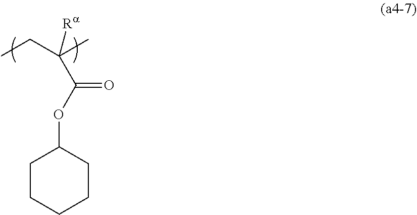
CCC(C)([Ra])C(OC1CCCCC1)=O
